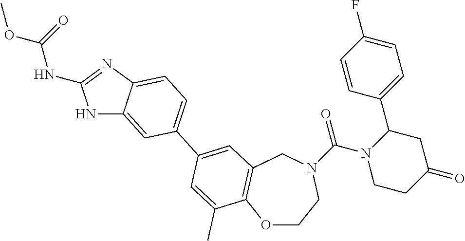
O1CCN(C(N2CCC(=O)CC2C2=CC=C(F)C=C2)=O)CC2=C1C(C)=CC(C1=CC=C3C(=C1)NC(NC(OC)=O)=N3)=C2
